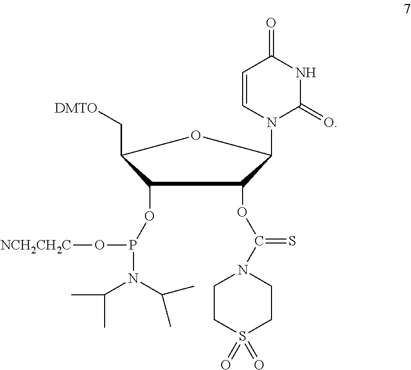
C1(OP(N(C(C)C)C(C)C)O[NCH2CH2C])C(C[DMTO])OC(N2C(=O)NC(=O)C=C2)C1OC(=S)N1CCS(=O)(=O)CC1
